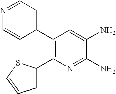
N1=CC=C(C2=C(C3=CC=CS3)N=C(N)C(N)=C2)C=C1
